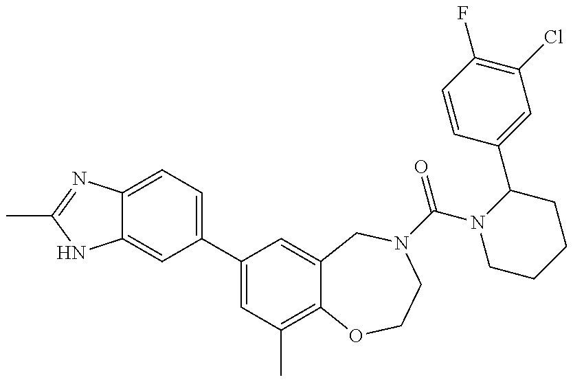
C12=CC(C3=CC(C)=C4C(=C3)CN(C(N3CCCCC3C3=CC(Cl)=C(F)C=C3)=O)CCO4)=CC=C1N=C(C)N2
